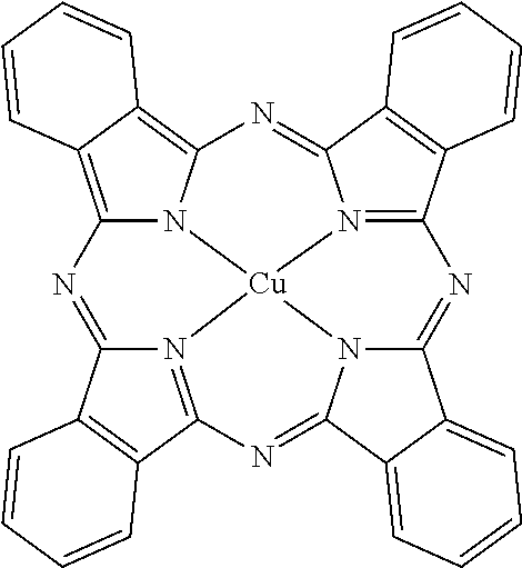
C12=C3C(=C4N1[Cu]15N6=C(C7=C(C6=N4)C=CC=C7)N=C4N1C(=NC1=N5C(=N2)C2=C1C=CC=C2)C1=CC=CC=C14)C=CC=C3
